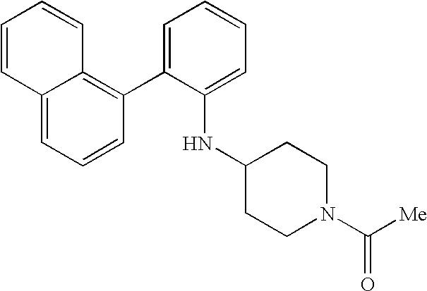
C12=CC=CC(C3=CC=CC=C3NC3CCN(C([Me])=O)CC3)=C1C=CC=C2
